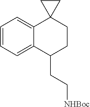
C1=CC=C2C(=C1)C1(CCC2CC[NHBoc])CC1
